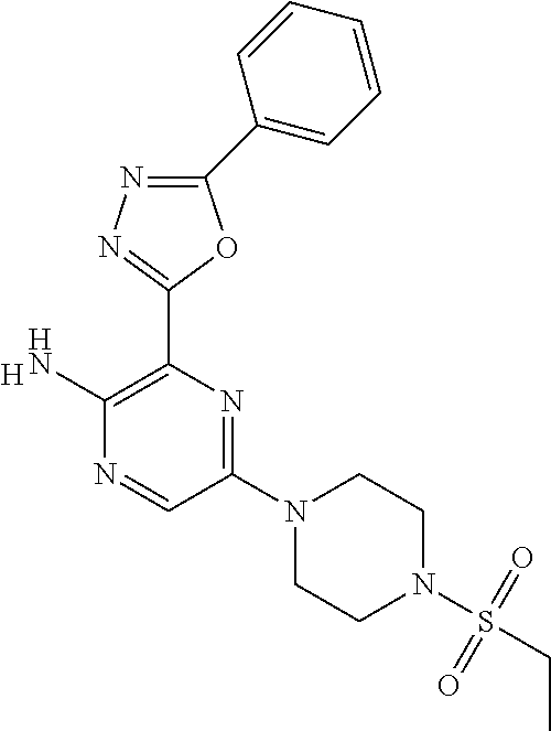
C1(N2CCN(S(CC)(=O)=O)CC2)=NC(C2=NN=C(C3=CC=CC=C3)O2)=C(N)N=C1.[H]
